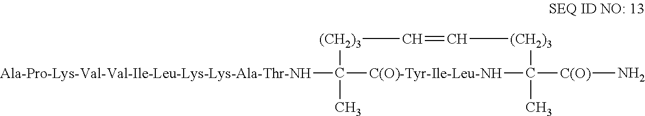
[Ala-Pro-Lys-Val-Val-Ile-Leu-Lys-Lys-Ala-Thr-NH]C1(C)[(CH2)3]C=C[(CH2)3]C(C)([C(O)]N)[C(O)-Tyr-Ile-Leu-NH]1
